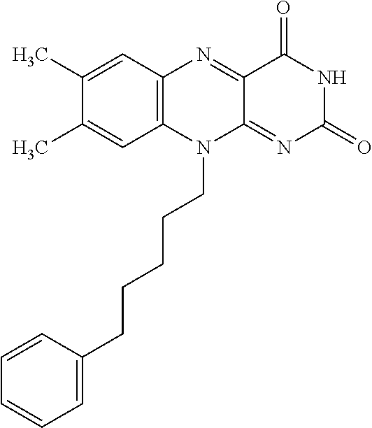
C1(C)=CC2=C(C=C1C)N(CCCCCC1=CC=CC=C1)C1=NC(=O)NC(=O)C1=N2
